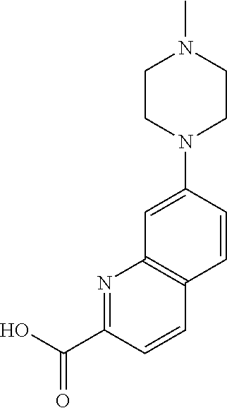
OC(C1=NC2=C(C=C1)C=CC(N1CCN(C)CC1)=C2)=O
